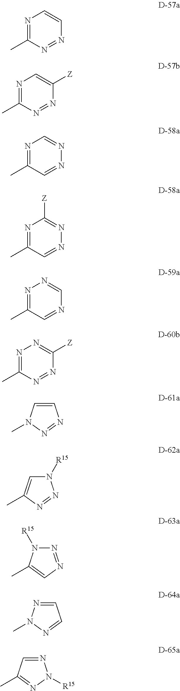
N1=C(C)N=NC=C1.N1=C(C)N=NC([Z])=C1.N1=C(C)C=NN=C1.N1=C(C)C=NN=C1[Z].N1=C(C)C=NC=N1.N1=C(C)N=NC([Z])=N1.C1=CN(C)N=N1.N1([R15])C=C(C)N=N1.N1=NC=C(C)N1[R15].C1=NN(C)N=C1.N1=CC(C)=NN1[R15]
